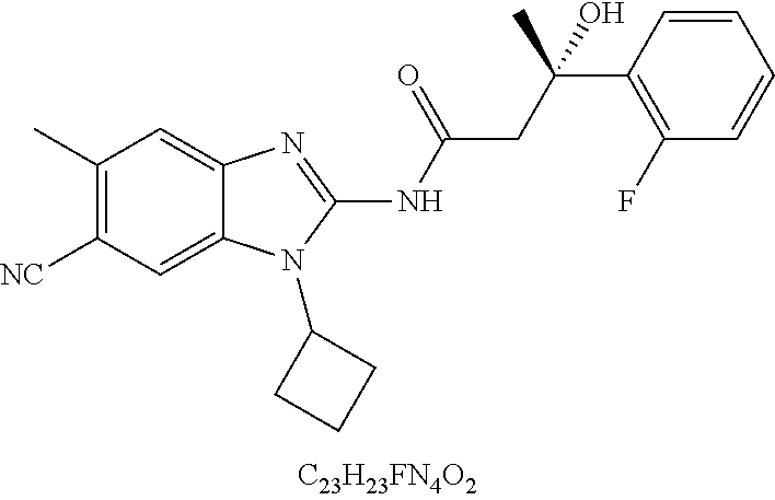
C1(C)=C([CN])C=C2C(=C1)N=C(NC(CC(C)(C1=C(F)C=CC=C1)O)=O)N2C1CCC1
